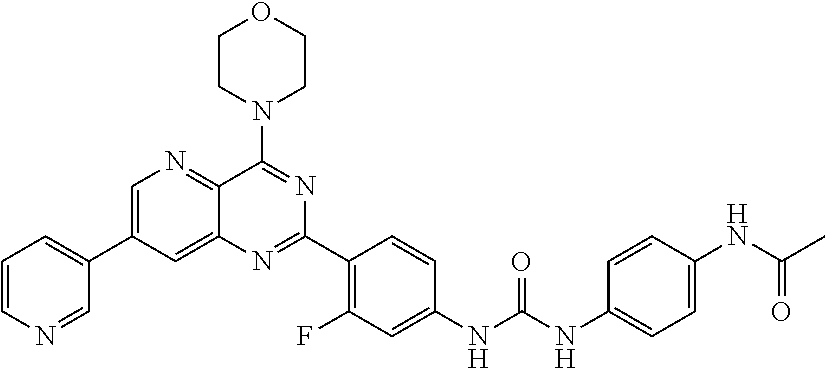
C1=CN=CC(C2=CN=C3C(=C2)N=C(C2=C(F)C=C(NC(NC4=CC=C(NC(C)=O)C=C4)=O)C=C2)N=C3N2CCOCC2)=C1
